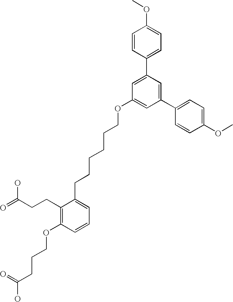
C1(C2=CC(OCCCCCCC3=CC=CC(OCCCC(O)=O)=C3CCC(=O)O)=CC(C3=CC=C(OC)C=C3)=C2)=CC=C(OC)C=C1
